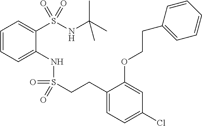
C1=CC=C(NS(CCC2=CC=C(Cl)C=C2OCCC2=CC=CC=C2)(=O)=O)C(S(NC(C)(C)C)(=O)=O)=C1
